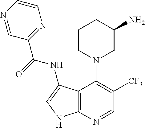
N1=CC(C(=O)NC2=CNC3=C2C(N2CC(N)CCC2)=C([CF3])C=N3)=NC=C1
